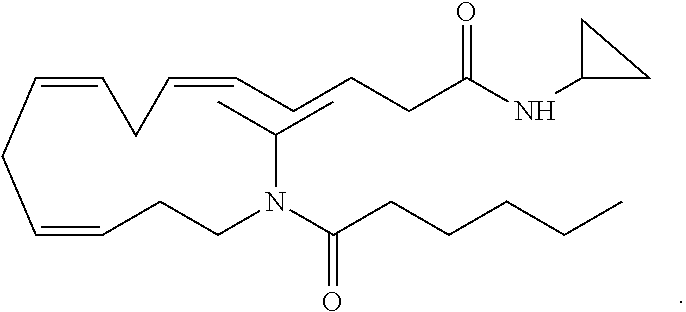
C(=CCC=CCCN(C(CCCCC)=O)C(C)C)CC=CCCCC(NC1CC1)=O
